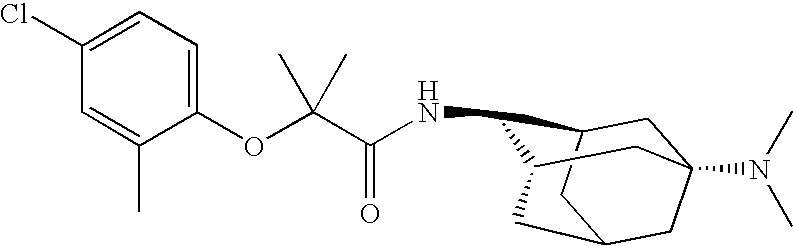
N(C1C2CC3(N(C)C)CC(CC1C3)C2)C(C(OC1=CC=C(Cl)C=C1C)(C)C)=O
